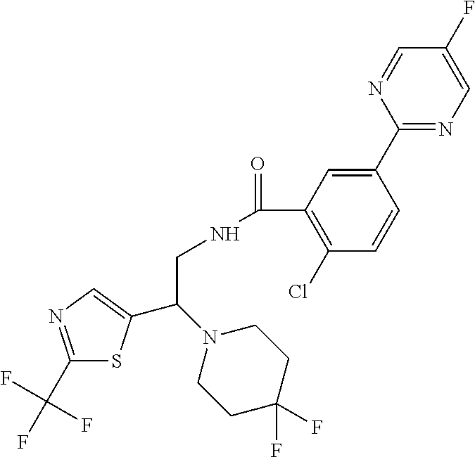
C1(C(F)(F)F)=NC=C(C(N2CCC(F)(F)CC2)CNC(=O)C2=C(Cl)C=CC(C3=NC=C(F)C=N3)=C2)S1
